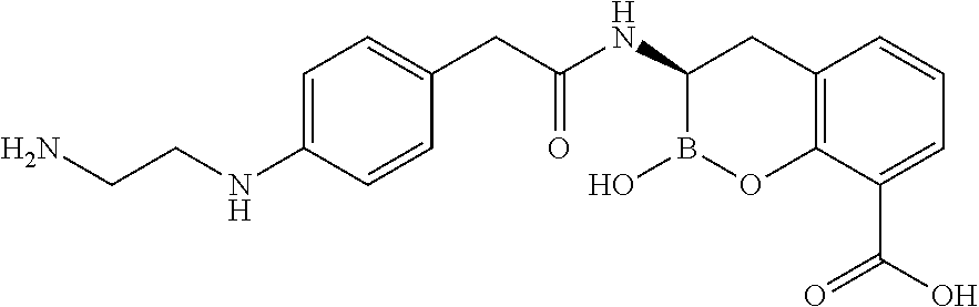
C12=C(C(C(O)=O)=CC=C1)OB(O)C(NC(=O)CC1=CC=C(NCCN)C=C1)C2
